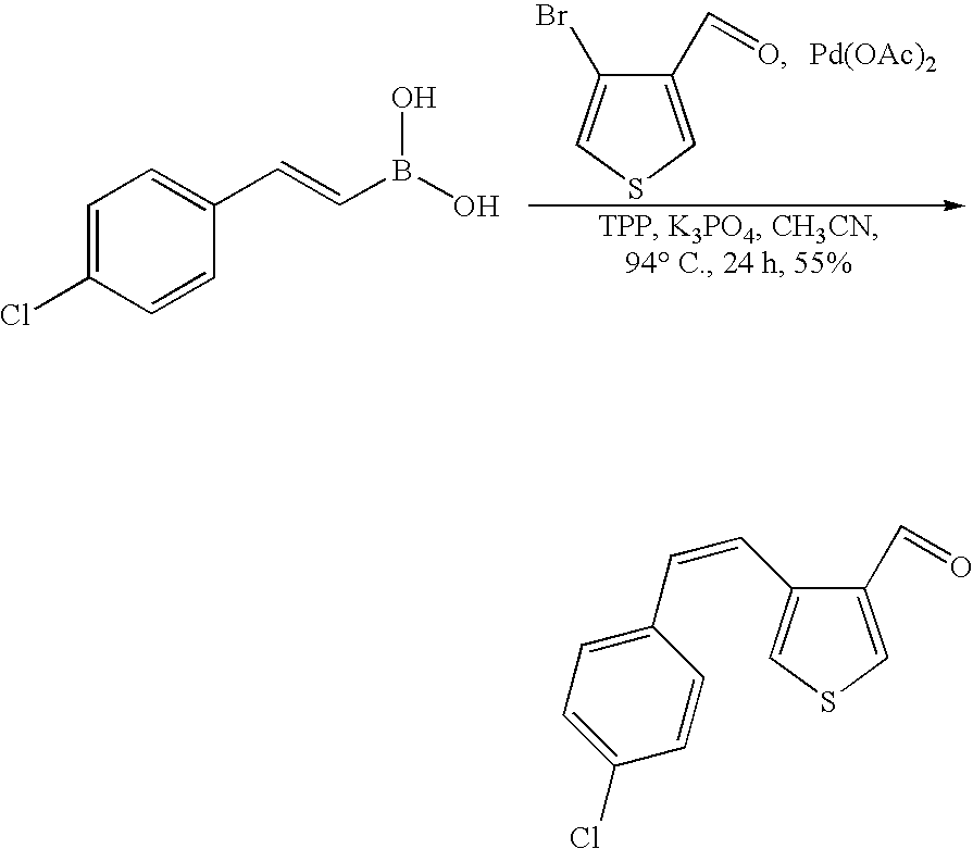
C1=C(Cl)C=CC(C=CB(O)O)=C1.C1(C=O)=CSC=C1Br.[Pd(OAc)2].C1(C=CC2=CSC=C2C=O)=CC=C(Cl)C=C1
